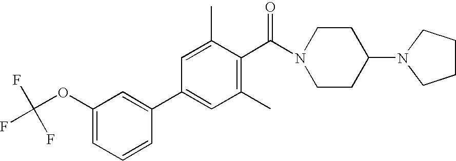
C1(OC(F)(F)F)=CC=CC(C2=CC(C)=C(C(N3CCC(N4CCCC4)CC3)=O)C(C)=C2)=C1
